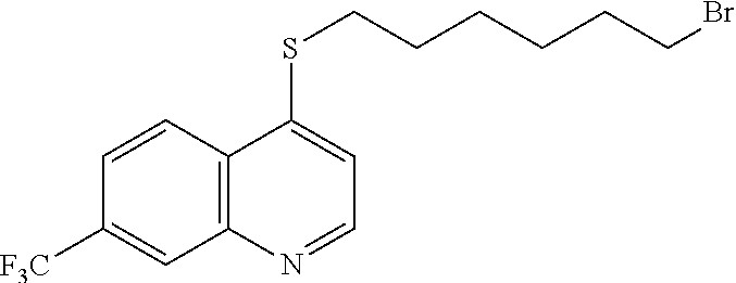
C1=CC2=C(C=C1[F3C])N=CC=C2SCCCCCCBr
